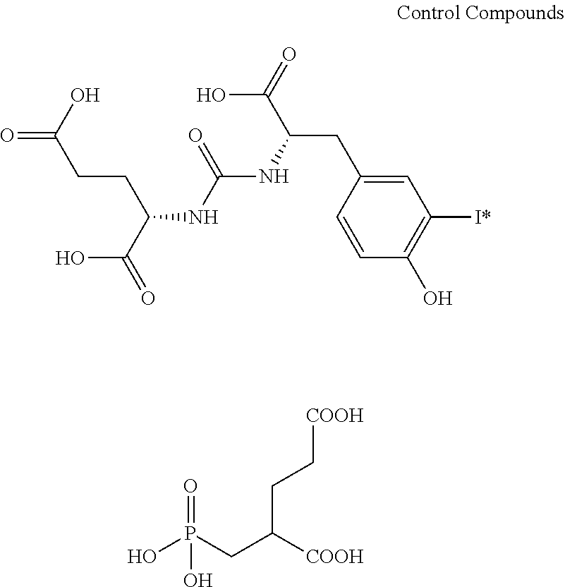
OC(C(CCC(O)=O)NC(NC(CC1=CC([I*])=C(O)C=C1)C(=O)O)=O)=O.OP(CC([COOH])CC[COOH])(=O)O
